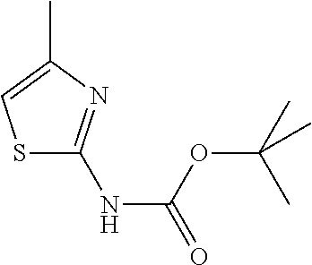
S1C(NC(OC(C)(C)C)=O)=NC(C)=C1
